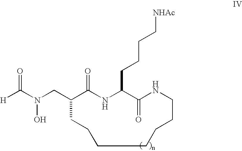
N(CC1C(=O)NC(CCCC[NHAc])C(=O)NCCCCCCC1)(C([H])=O)O
